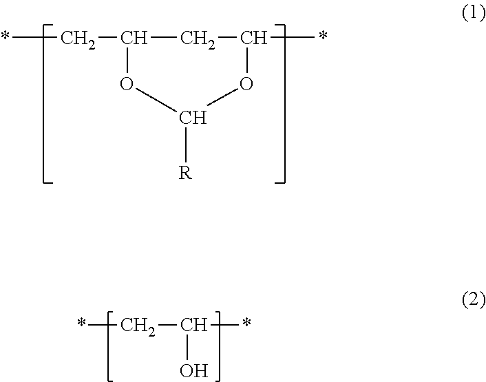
*CC1CC(*)OC([R])O1.*CC(*)O
